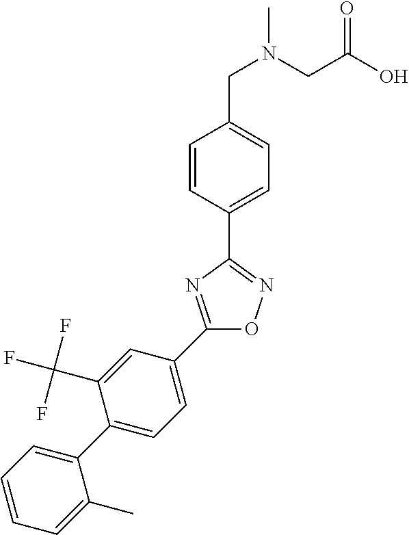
C1(CN(CC(O)=O)C)=CC=C(C2=NOC(C3=CC=C(C4=CC=CC=C4C)C(C(F)(F)F)=C3)=N2)C=C1
